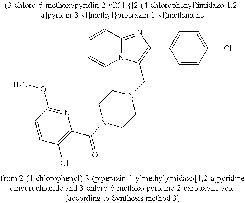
C1=CC2=NC(C3=CC=C(Cl)C=C3)=C(CN3CCN(C(C4=C(Cl)C=CC(OC)=N4)=O)CC3)N2C=C1
